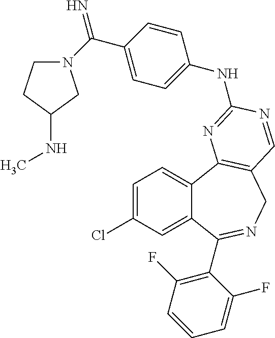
C1=C(Cl)C=C2C(=C1)C1=C(CN=C2C2=C(F)C=CC=C2F)C=NC(NC2=CC=C(C(=N)N3CCC(NC)C3)C=C2)=N1
